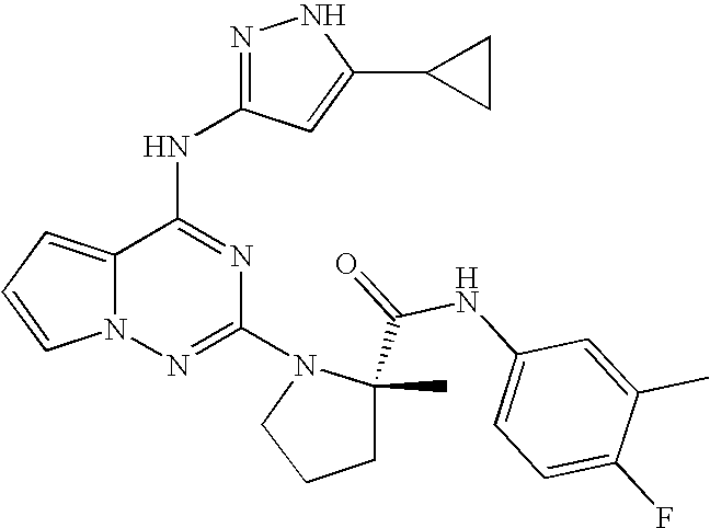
C1(N2CCCC2(C(=O)NC2=CC=C(F)C(C)=C2)C)=NN2C(=CC=C2)C(NC2=NNC(C3CC3)=C2)=N1
